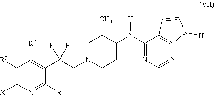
C1([R3])=C([X])N=C([R1])C(C(CN2CCC(N(C3=NC=NC4=C3C=CN4[H])[H])C(C)C2)(F)F)=C1[R2]
